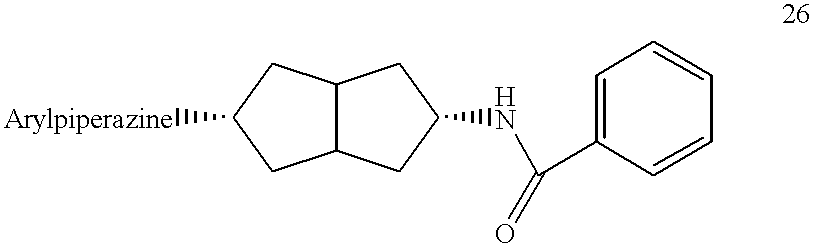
C12C(CC(NC(C3=CC=CC=C3)=O)C1)CC([Arylpiperazine])C2
